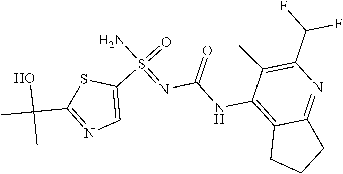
C(C)(C1=NC=C(S(N)(=NC(NC2=C3CCCC3=NC(C(F)F)=C2C)=O)=O)S1)(O)C
